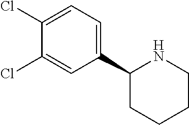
C1(Cl)=CC=C(C2CCCCN2)C=C1Cl
